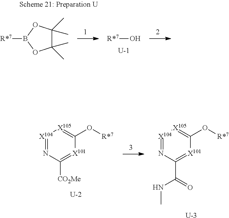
[R*7]B1OC(C)(C)C(C)(C)O1.[R*7]O.[U].[X104]1=NC([CO2Me])=[X101]C(O[R*7])=[X105]1.[U].[X104]1=NC(C(=O)NC)=[X101]C(O[R*7])=[X105]1.[U]
